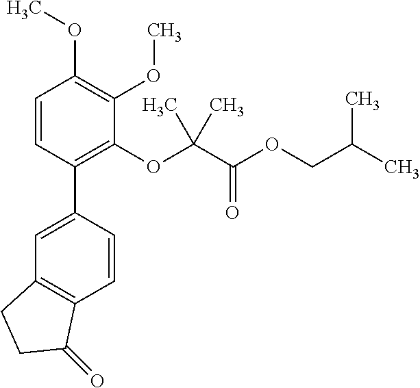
C1=C(C2=C(OC(C(OCC(C)C)=O)(C)C)C(OC)=C(OC)C=C2)C=CC2=C1CCC2=O
